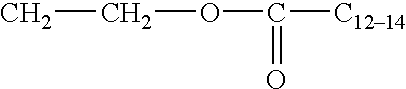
O(C(=O)[C1214])CC
